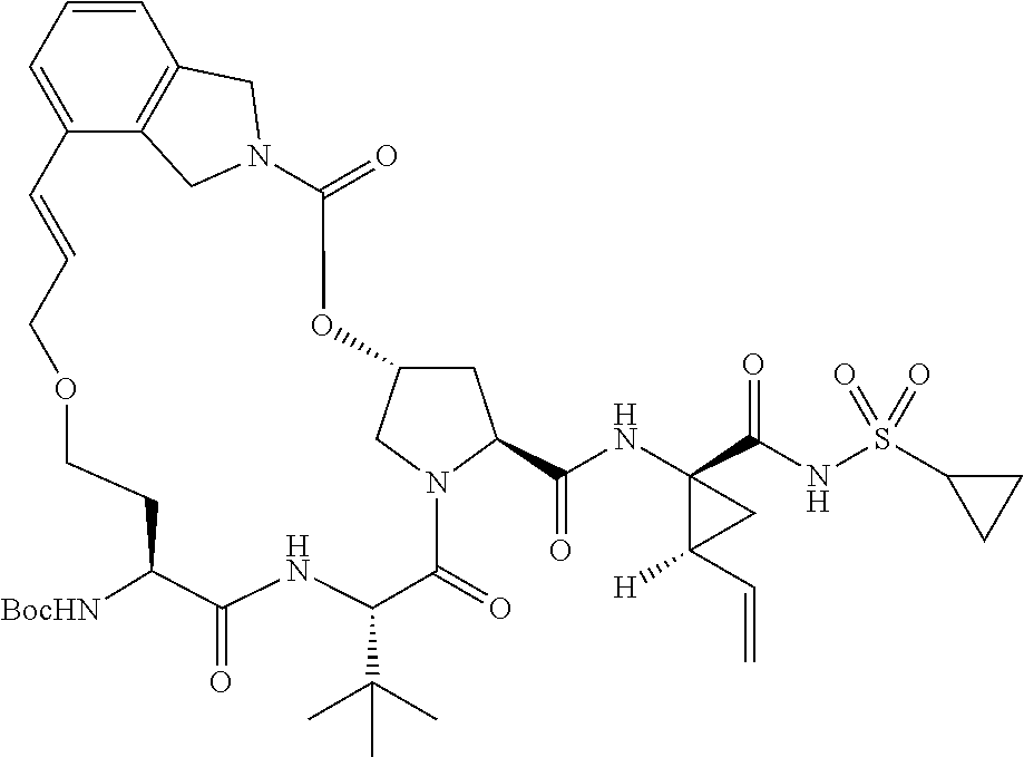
C1CC([BocHN])C(=O)NC(C(C)(C)C)C(=O)N2C(C(NC3(C(NS(C4CC4)(=O)=O)=O)C(C=C)([H])C3)=O)CC(C2)OC(=O)N2CC3=C(C=CC=C3C=CCO1)C2
